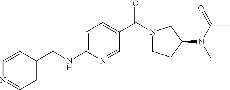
C1=CC(CNC2=CC=C(C(N3CCC(N(C(=O)C)C)C3)=O)C=N2)=CC=N1
